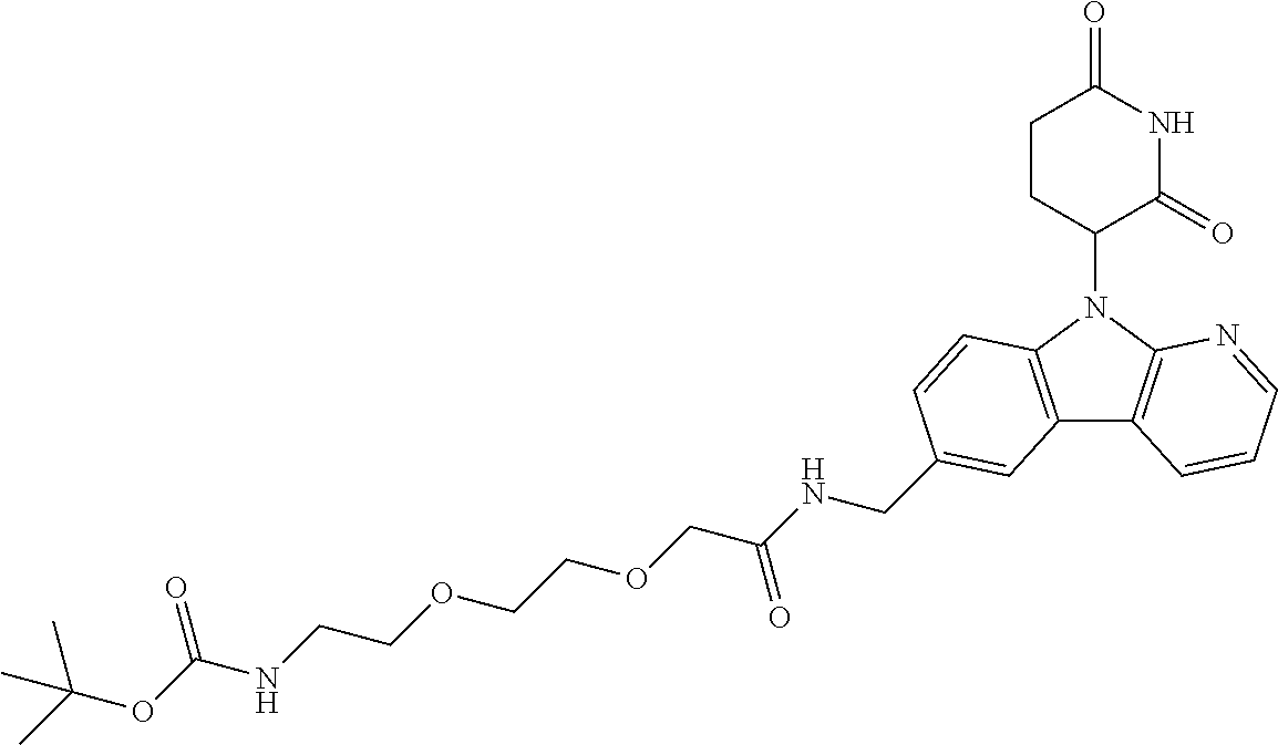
N1(C2CCC(=O)NC2=O)C2=C(C3=C1C=CC(CNC(COCCOCCNC(OC(C)(C)C)=O)=O)=C3)C=CC=N2
